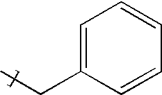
C1=C(CC)C=CC=C1
